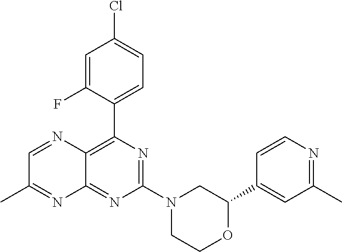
C12=C(C3=CC=C(Cl)C=C3F)N=C(N3CCOC(C4=CC(C)=NC=C4)C3)N=C1N=C(C)C=N2
